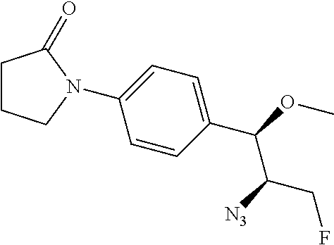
C1(N2CCCC2=O)=CC=C(C(OC)C([N3])CF)C=C1
